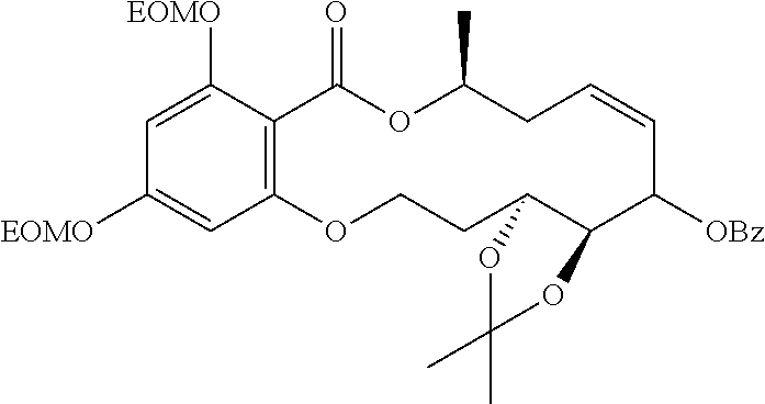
C12=C(C([EOMO])=CC([EOMO])=C1)C(=O)OC(C)CC=CC([OBz])C1C(CCO2)OC(C)(C)O1
